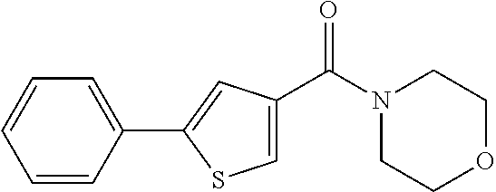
C1=CC(C2=CC(C(N3CCOCC3)=O)=CS2)=CC=C1
